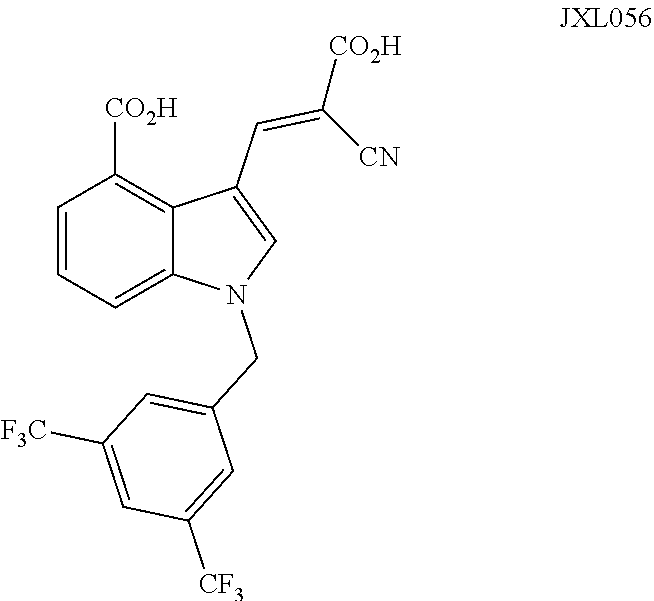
C1=CC=C2C(=C1[CO2H])C(C=C([CO2H])[CN])=CN2CC1=CC([F3C])=CC([CF3])=C1
